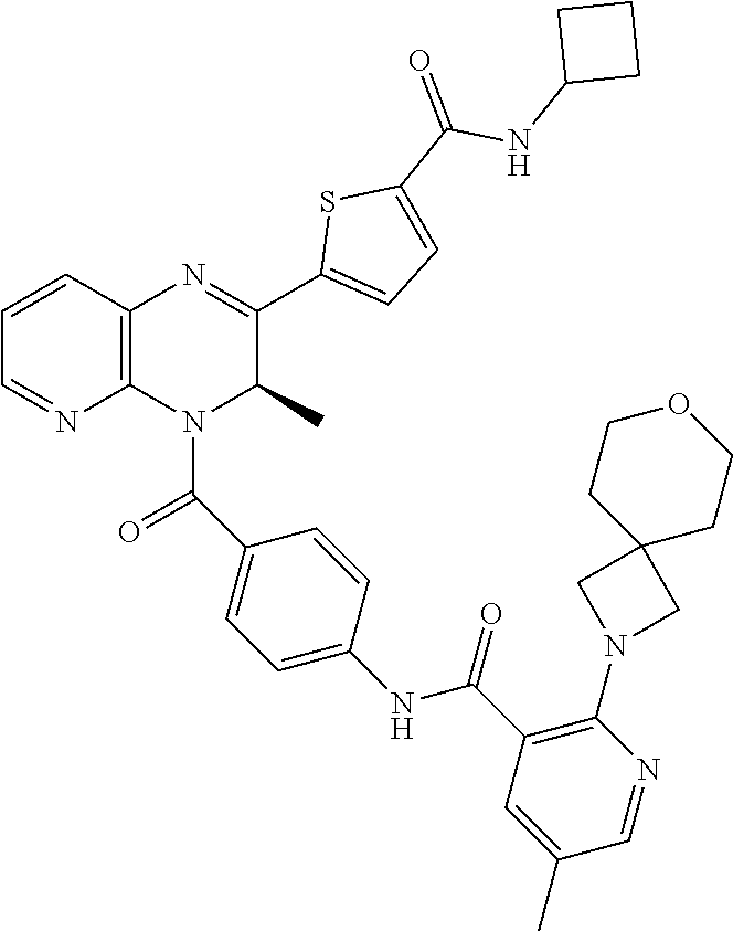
C12(CN(C3=C(C(NC4=CC=C(C(=O)N5C6=C(C=CC=N6)N=C(C6=CC=C(C(=O)NC7CCC7)S6)C5C)C=C4)=O)C=C(C)C=N3)C1)CCOCC2
